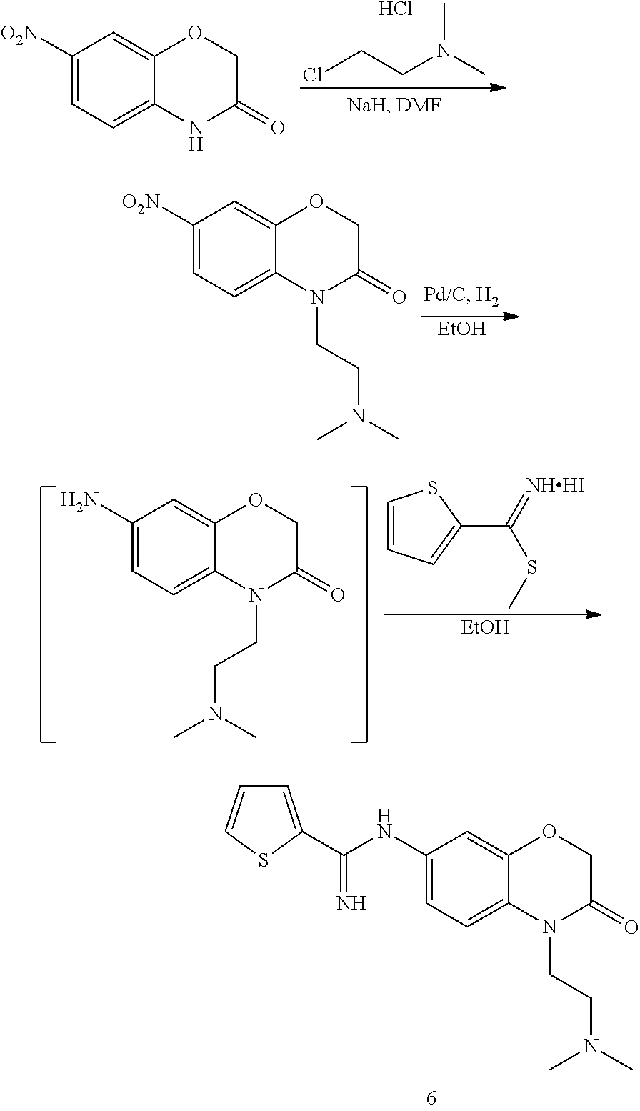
C1(NC(=N)C2=CC=CS2)=CC=C2C(=C1)OCC(=O)N2CCN(C)C.C1([O2N])=CC=C2C(=C1)OCC(=O)N2.ClCCN(C)C.Cl.C1([O2N])=CC=C2C(=C1)OCC(=O)N2CCN(C)C.[EtOH].C1(N)=CC=C2C(=C1)OCC(=O)N2CCN(C)C.C1=CC=C(C(=[NHHI])SC)S1.[EtOH]
